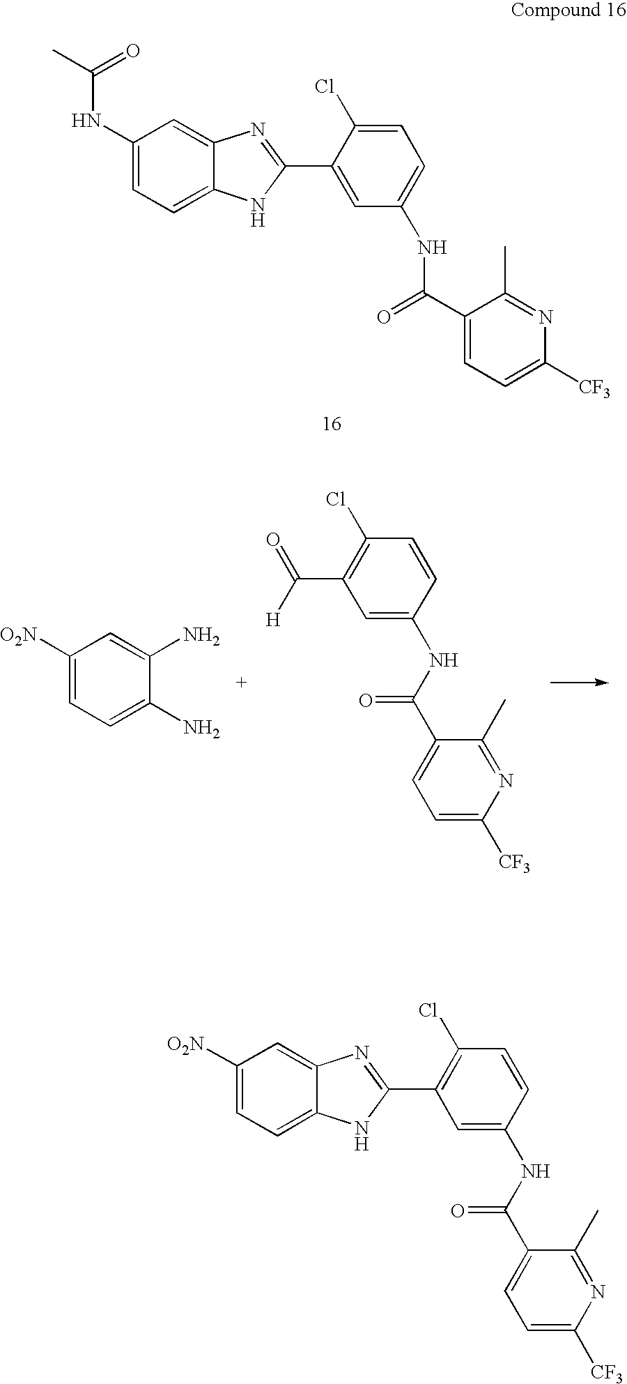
C1(NC(C)=O)=CC=C2C(=C1)N=C(C1=CC(NC(C3=CC=C([CF3])N=C3C)=O)=CC=C1Cl)N2.C1([O2N])=CC=C(N)C(N)=C1.C1=C(NC(C2=CC=C([CF3])N=C2C)=O)C=CC(Cl)=C1C([H])=O.C1=C(NC(C2=CC=C([CF3])N=C2C)=O)C=CC(Cl)=C1C1=NC2=CC([O2N])=CC=C2N1
